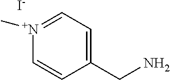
C1(CN)=CC=[N+](C)C=C1.[I-]
